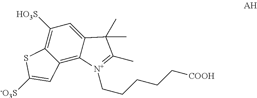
C12=C3C(=CC([HO3S])=C1SC([-O3S])=C2)C(C)(C)C(C)=[N+]3CCCCC[COOH]
